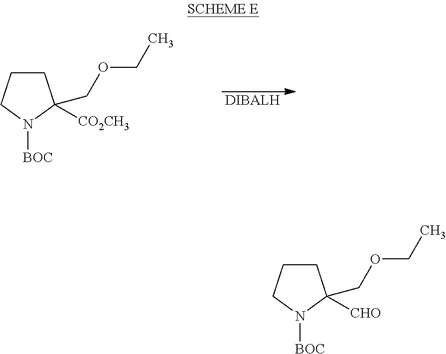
[DIBALH].C1CCN([BOC])C1([CO2CH3])COCC.C1CCN([BOC])C1([CHO])COCC
